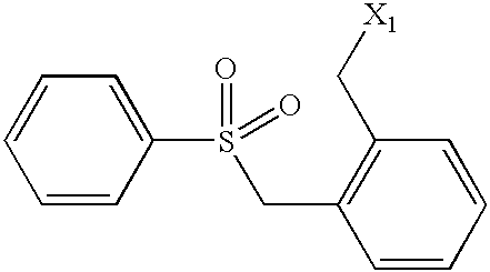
C1=CC=CC(S(CC2=C(C[X1])C=CC=C2)(=O)=O)=C1
